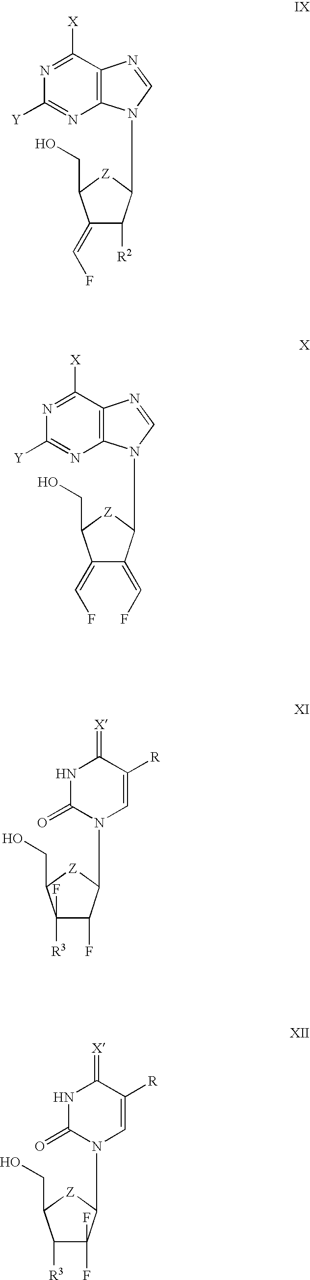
C1(F)([R3])C(F)C(N2C=C([R])C(=[X])NC2=O)[Z]C1CO.C1(=CF)C([R2])C(N2C3=C(N=C2)C([X])=NC([Y])=N3)[Z]C1CO.C1(=CF)C(=CF)C(N2C3=C(N=C2)C([X])=NC([Y])=N3)[Z]C1CO.C1([R3])C(F)(F)C(N2C=C([R])C(=[X])NC2=O)[Z]C1CO
